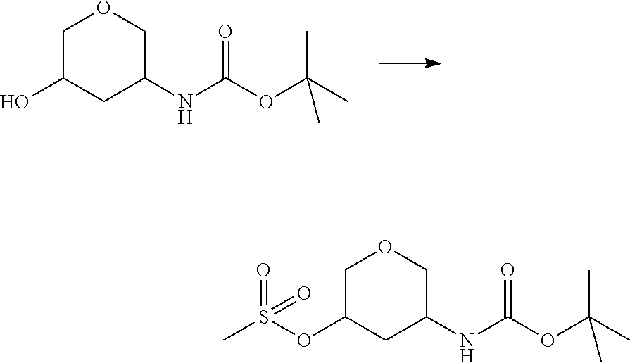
C1C(O)CC(NC(OC(C)(C)C)=O)CO1.C1C(OS(C)(=O)=O)CC(NC(OC(C)(C)C)=O)CO1
